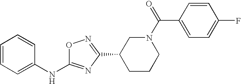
C1=CC=C(NC2=NC(C3CCCN(C(C4=CC=C(F)C=C4)=O)C3)=NO2)C=C1
